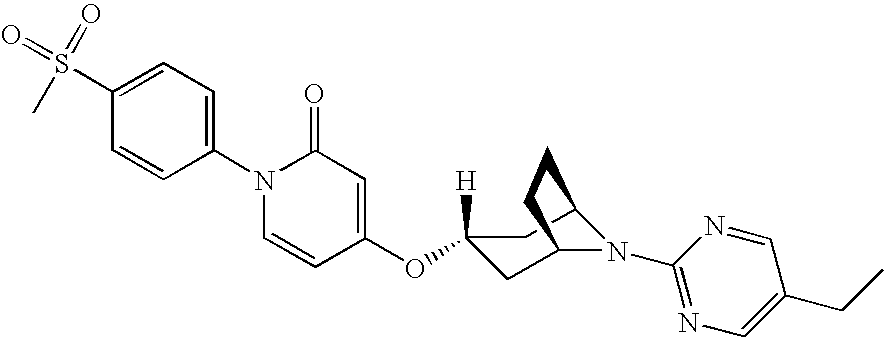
C1=C(S(C)(=O)=O)C=CC(N2C=CC(OC3([H])CC4N(C5=NC=C(CC)C=N5)C(C3)CC4)=CC2=O)=C1
